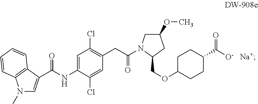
N1(C)C=C(C(NC2=CC(Cl)=C(CC(=O)N3CC(OC)CC3COC3CCC(C(=O)[O-])CC3)C=C2Cl)=O)C2=C1C=CC=C2
